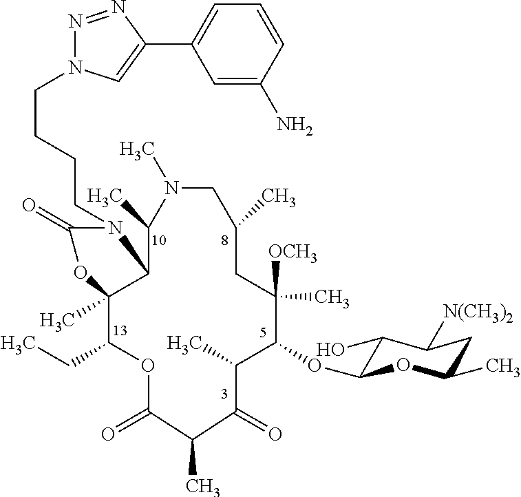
C(CCCN1C(=O)OC2(C)C(CC)OC(=O)C(C)C(=O)C(C)C(OC3C(O)C([N(CH3)2])CC(C)O3)C([OCH3])(C)CC(C)CN(C)C(C)C12)N1N=NC(C2=CC=CC(N)=C2)=C1
